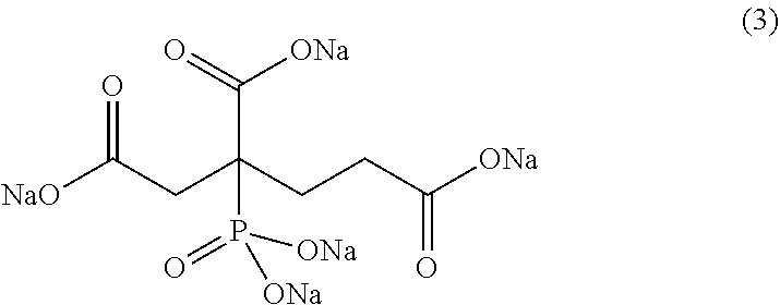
[NaO]C(CC(CCC([ONa])=O)(C(=O)[ONa])P([ONa])(=O)[ONa])=O
